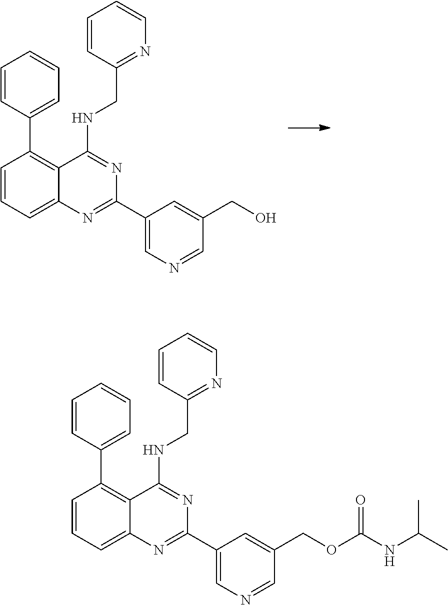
C1=CC(C2=C3C(=CC=C2)N=C(C2=CN=CC(CO)=C2)N=C3NCC2=NC=CC=C2)=CC=C1.C1=CC(C2=C3C(=CC=C2)N=C(C2=CN=CC(COC(NC(C)C)=O)=C2)N=C3NCC2=NC=CC=C2)=CC=C1
